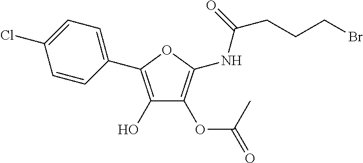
C1(C2=C(O)C(OC(=O)C)=C(NC(=O)CCCBr)O2)=CC=C(Cl)C=C1
